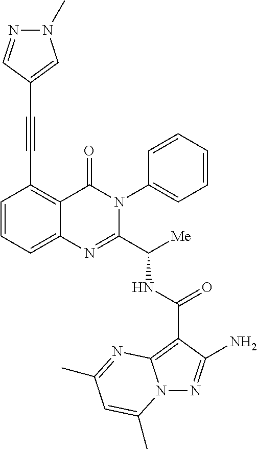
N(C(C1=NC2=CC=CC(C#CC3=CN(C)N=C3)=C2C(=O)N1C1=CC=CC=C1)[Me])C(C1=C2N(N=C1N)C(C)=CC(C)=N2)=O
